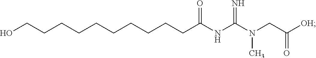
C(CCCCCCCCC(NC(N(CC([OH])=O)C)=N)=O)CO
